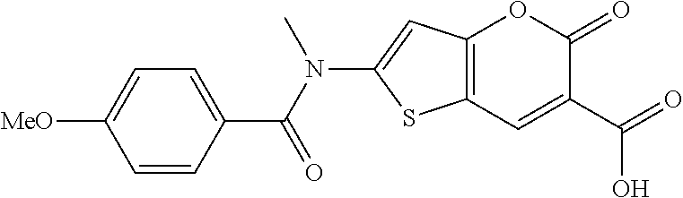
C12=C(C=C(C(=O)O)C(=O)O1)SC(N(C(C1=CC=C([MeO])C=C1)=O)C)=C2
